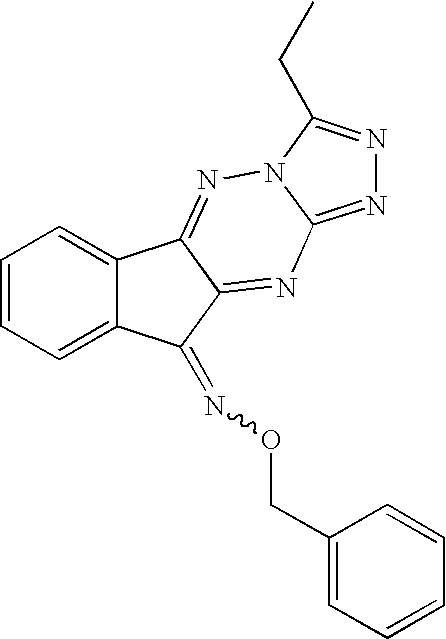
C1=CC=C2C(=C1)C1=NN3C(=NN=C3CC)N=C1C2=NOCC1=CC=CC=C1
